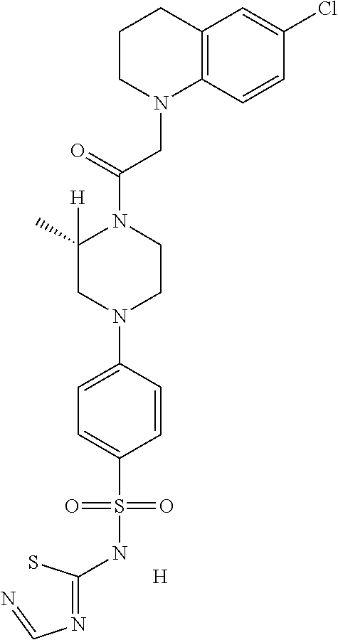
C12=C(C=CC(Cl)=C1)N(CC(N1C(C)([H])CN(C3=CC=C(S(NC(=NC=N)S)(=O)=O)C=C3)CC1)=O)CCC2.[H]
